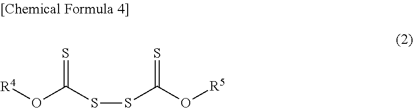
[R4]OC(SSC(O[R5])=S)=S
